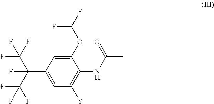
C1(OC(F)F)=CC(C(C(F)(F)F)(C(F)(F)F)F)=CC([Y])=C1NC(C)=O
